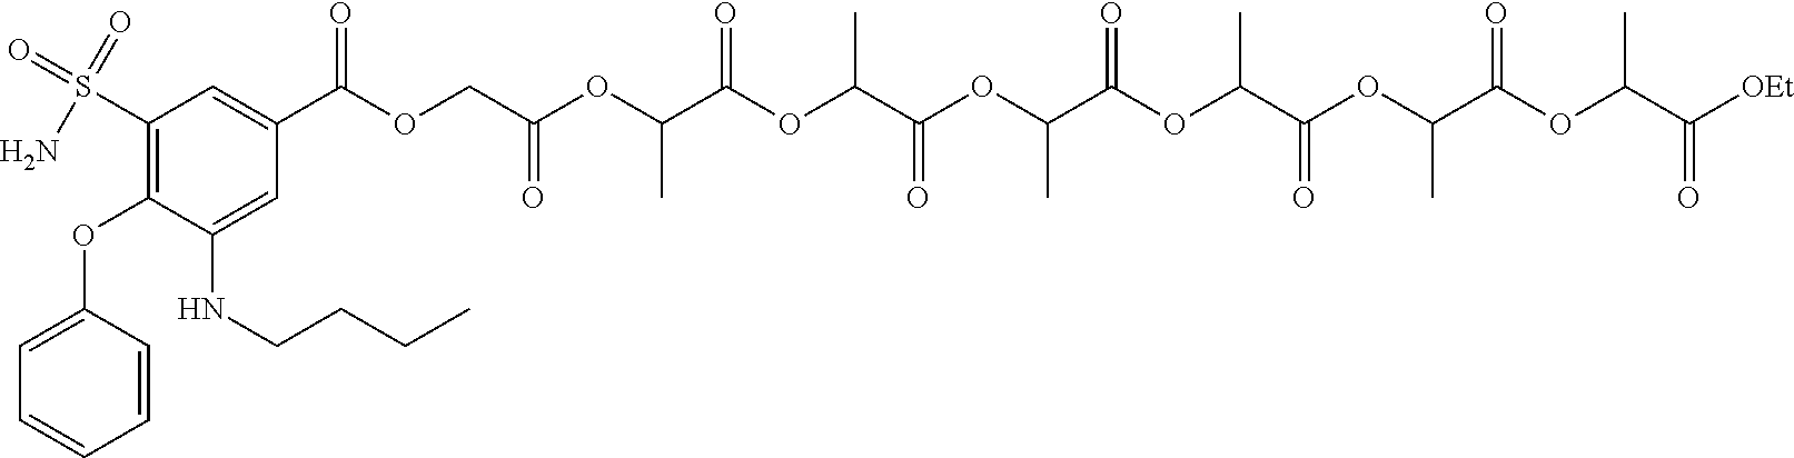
O(C1=C(S(=O)(N)=O)C=C(C(OCC(OC(C(OC(C(OC(C(OC(C(OC(C(OC(C([OEt])=O)C)=O)C)=O)C)=O)C)=O)C)=O)C)=O)=O)C=C1NCCCC)C1=CC=CC=C1
